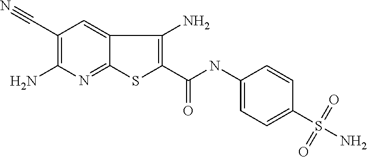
C1(C#N)=C(N)N=C2C(=C1)C(N)=C(C(=O)NC1=CC=C(S(N)(=O)=O)C=C1)S2
